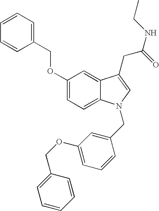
C1(OCC2=CC=CC=C2)=CC=C2C(=C1)C(CC(=O)NCC)=CN2CC1=CC(OCC2=CC=CC=C2)=CC=C1
